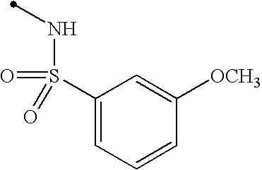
C1(S(NC)(=O)=O)=CC=CC([OCH3])=C1
